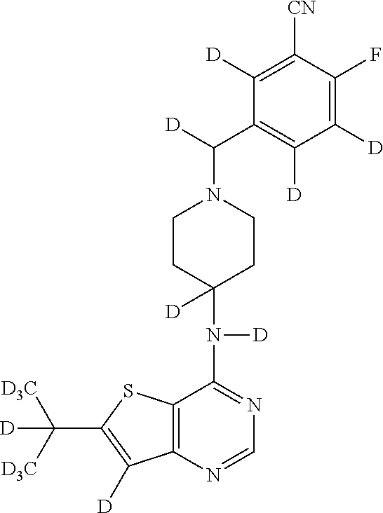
C12=C(N=CN=C1N([D])C1([D])CCN(C([D])C3=C([D])C([D])=C(F)C([CN])=C3[D])CC1)C([D])=C(C([D3C])([D3C])[D])S2
